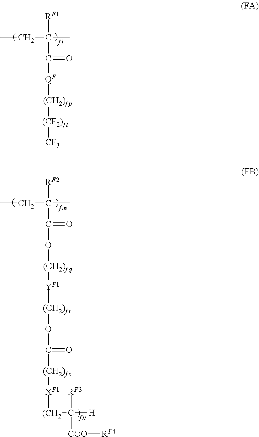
CCC(C)([RF1])C(=O)[QF1][(CH2)fp][(CF2)ft][CF3].CCC(C)([RF2])C(=O)O[(CH2)fq][YF1][(CH2)fr]OC(=O)[(CH2)fs][XF1][(CH2]C([COO][RF4])([RF3])[H]
